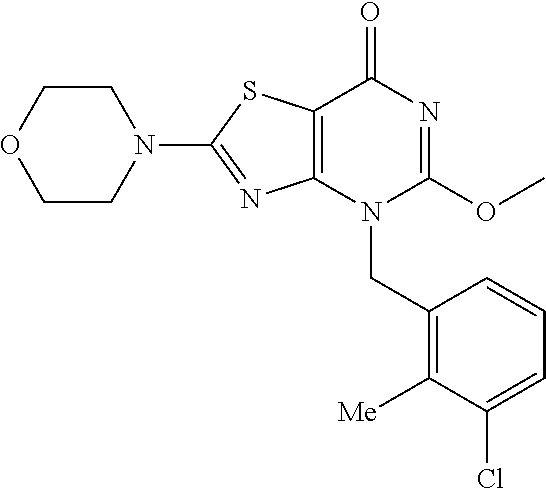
C1CN(C2=NC3=C(S2)C(=O)N=C(OC)N3CC2=C([Me])C(Cl)=CC=C2)CCO1
